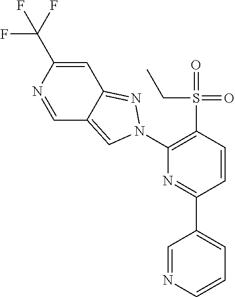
C1(C(F)(F)F)=CC2=NN(C3=C(S(=O)(=O)CC)C=CC(C4=CC=CN=C4)=N3)C=C2C=N1
